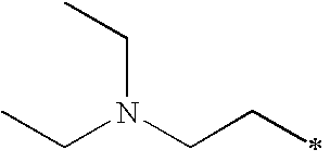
CCN(CCC)CC
